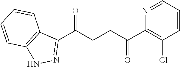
C1(C(CCC(C2=C(Cl)C=CC=N2)=O)=O)=NNC2=C1C=CC=C2
